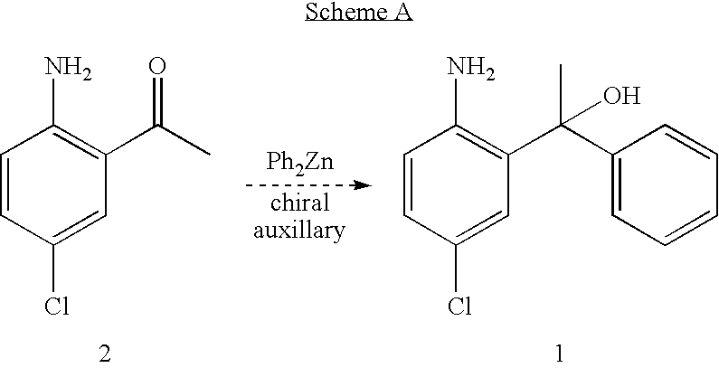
C1=CC(Cl)=CC(C(C)=O)=C1N.[Ph2Zn].C1=CC(Cl)=CC(C(C2=CC=CC=C2)(C)O)=C1N
